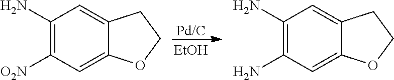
C1(N)=C([O2N])C=C2C(=C1)CCO2.C1(N)=C(N)C=C2C(=C1)CCO2.[Pd/C].[EtOH]
